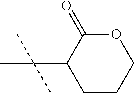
O1C(=O)C(C(C)(C)C)CCC1
